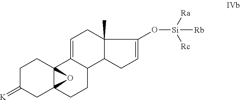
C1C(=[K])CC23C(C1)(C1=CCC4(C)C(C1CC2)CC=C4O[Si]([Ra])([Rc])[Rb])O3
